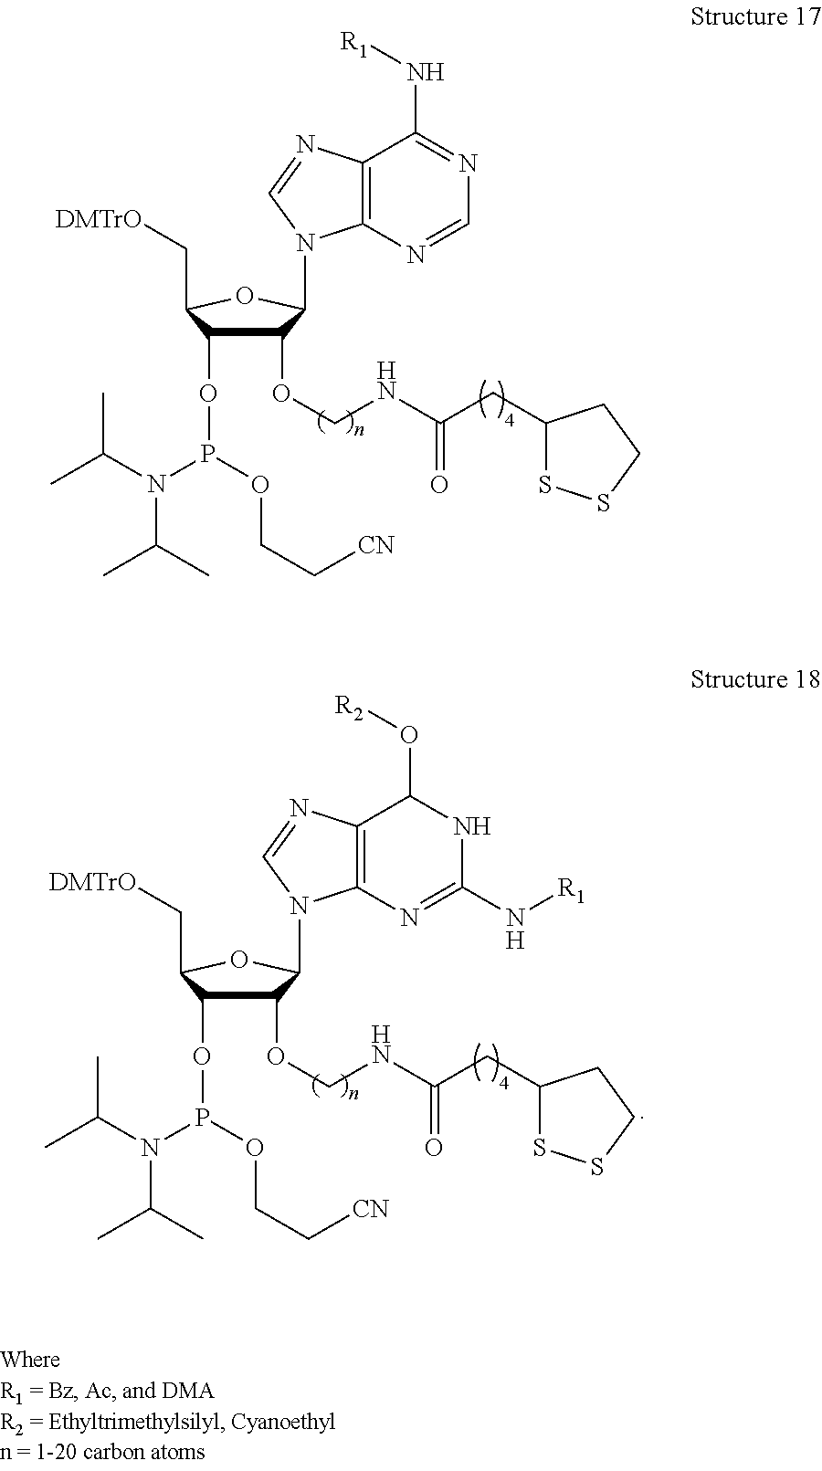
C1(OCNC(CC2SSCC2)=O)C(OP(N(C(C)C)C(C)C)OCC[CN])C(C[DMTrO])OC1N1C2=C(C(N[R1])=NC=N2)N=C1.C1(OCNC(CC2SSCC2)=O)C(OP(N(C(C)C)C(C)C)OCC[CN])C(C[DMTrO])OC1N1C2=C(C(O[R2])NC(N[R1])=N2)N=C1
